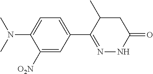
N(C1=CC=C(C2=NNC(=O)CC2C)C=C1[O2N])(C)C
